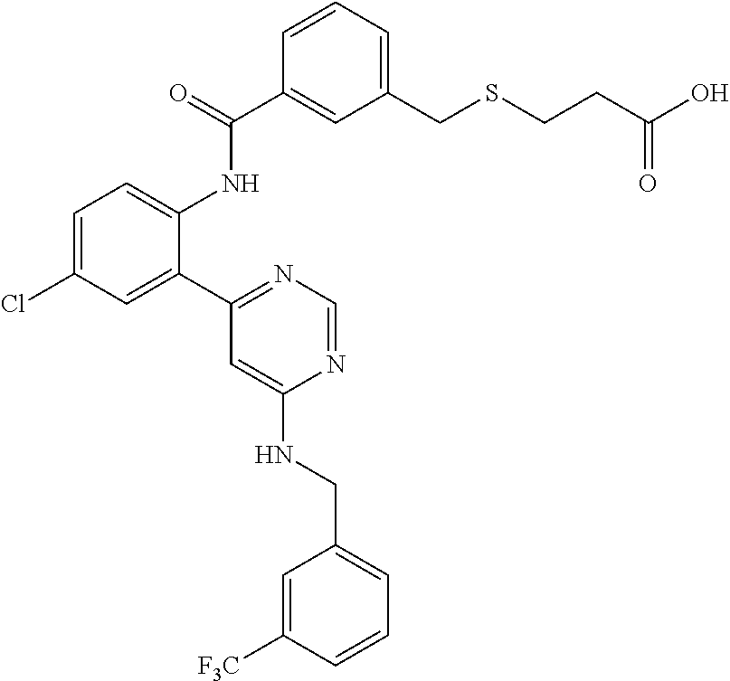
C1=C(Cl)C=C(C2=NC=NC(NCC3=CC=CC([F3C])=C3)=C2)C(NC(C2=CC(CSCCC(O)=O)=CC=C2)=O)=C1
